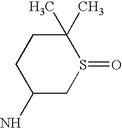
C1(N)CS(=O)C(C)(C)CC1
